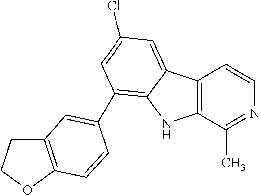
C12=C(C(C)=NC=C1)NC1=C(C3=CC4=C(OCC4)C=C3)C=C(Cl)C=C21
